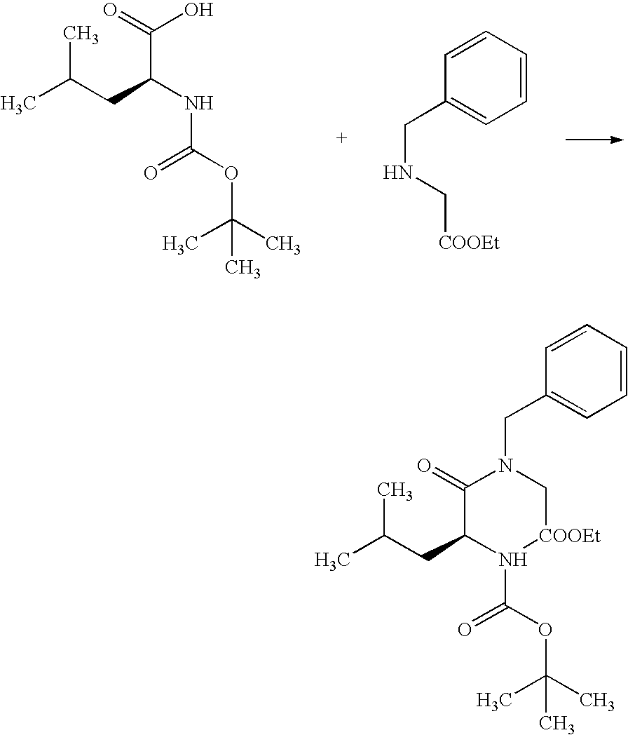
CC(CC(C(=O)O)NC(OC(C)(C)C)=O)C.C1=CC=CC=C1CNC[COOEt].C1=CC=CC=C1CN1C(=O)C(CC(C)C)N(C(OC(C)(C)C)=O)[COOEt]C1
